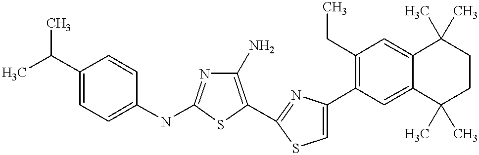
C1(N)=C(C2=NC(C3=C(CC)C=C4C(=C3)C(C)(C)CCC4(C)C)=CS2)SC(NC2=CC=C(C(C)C)C=C2)=N1
